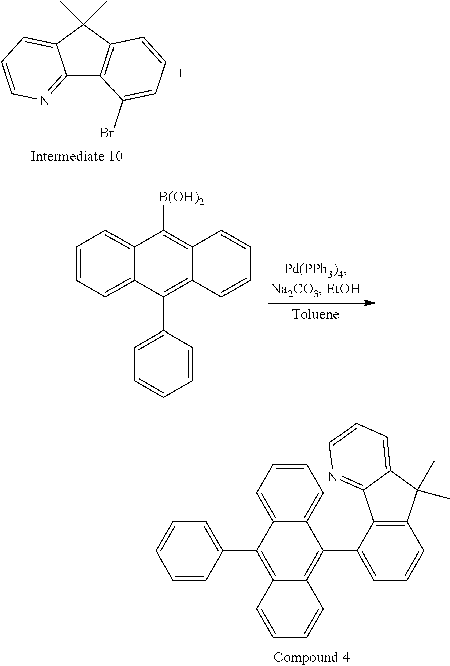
C1=C2C(=CC=C1)C(C1=CC=CC=C1)=C1C(=C2[B(OH)2])C=CC=C1.C1=CC=C2C(=C1)C(C1=CC=CC3=C1C1=NC=CC=C1C3(C)C)=C1C(=C2C2=CC=CC=C2)C=CC=C1.C12=NC=CC=C1C(C)(C)C1=C2C(Br)=CC=C1
